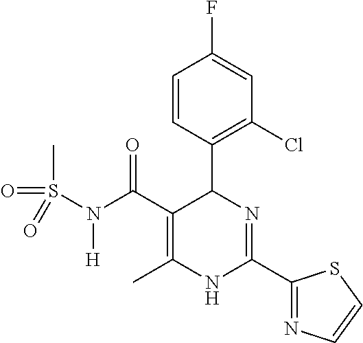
C1=CC(C2C(C(=O)N(S(C)(=O)=O)[H])=C(C)NC(C3=NC=CS3)=N2)=C(Cl)C=C1F
